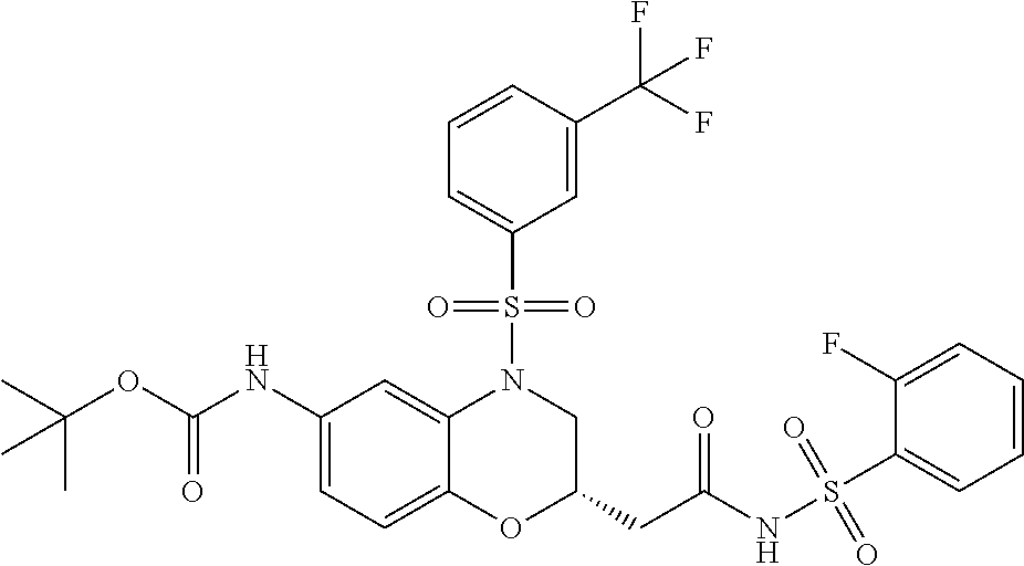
C1(NC(OC(C)(C)C)=O)=CC=C2C(=C1)N(S(C1=CC=CC(C(F)(F)F)=C1)(=O)=O)CC(CC(NS(C1=CC=CC=C1F)(=O)=O)=O)O2
